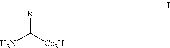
[R]C([Co2H])N
